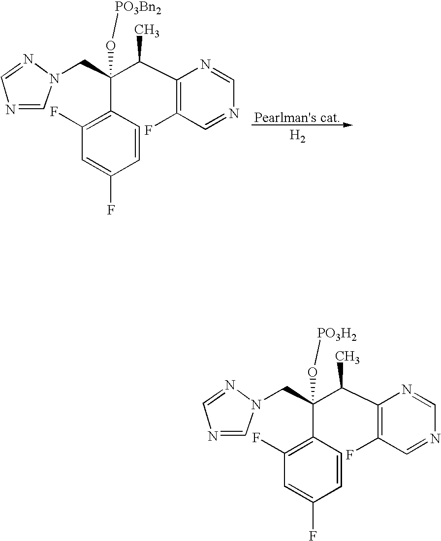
C1=NN(CC(C(C2=C(F)C=NC=N2)C)(O[PO3Bn2])C2=C(F)C=C(F)C=C2)C=N1.[Pearlman's cat].[H2].C1=NN(CC(C(C2=C(F)C=NC=N2)C)(O[PO3H2])C2=C(F)C=C(F)C=C2)C=N1
